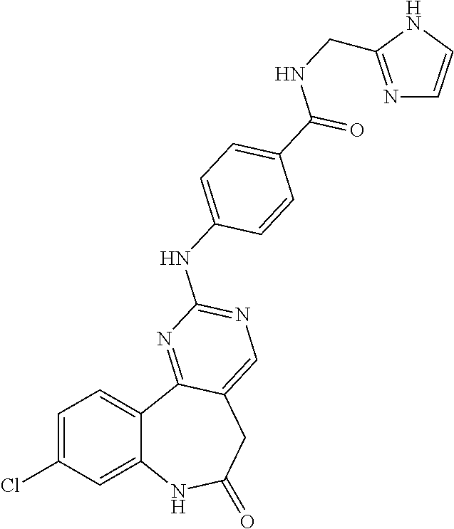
C1=C(Cl)C=C2C(=C1)C1=NC(NC3=CC=C(C(NCC4=NC=CN4)=O)C=C3)=NC=C1CC(=O)N2
